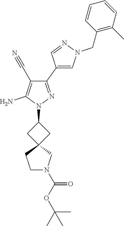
C1(C2=CN(CC3=C(C)C=CC=C3)N=C2)=NN(C2CC3(C2)CCN(C(OC(C)(C)C)=O)C3)C(N)=C1C#N
